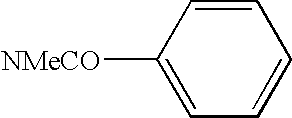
C1=CC([NMeCO])=CC=C1
